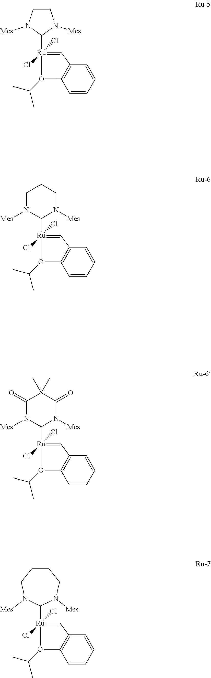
C1CN([Mes])C([Ru]2(Cl)(Cl)=CC3=C(C=CC=C3)O2C(C)C)N1[Mes].C1([Ru]2(Cl)(Cl)=CC3=C(C=CC=C3)O2C(C)C)N([Mes])CCCN1[Mes].C1([Ru]2(Cl)(Cl)=CC3=C(C=CC=C3)O2C(C)C)N([Mes])C(=O)C(C)(C)C(=O)N1[Mes].C1([Ru]2(Cl)(Cl)=CC3=C(C=CC=C3)O2C(C)C)N([Mes])CCCCN1[Mes]
